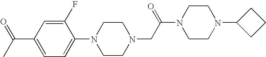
C1(N2CCN(CC(N3CCN(C4CCC4)CC3)=O)CC2)=CC=C(C(C)=O)C=C1F
